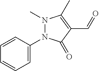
C1=C(N2N(C)C(C)=C(C=O)C2=O)C=CC=C1
